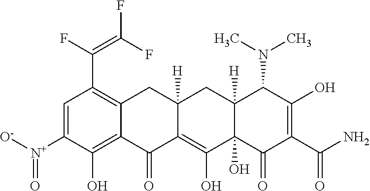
C1=C([N+]([O-])=O)C(O)=C2C(=C1C(F)=C(F)F)CC1([H])C(=C(O)C3(O)C([H])(C1)C(N(C)C)C(O)=C(C(N)=O)C3=O)C2=O
